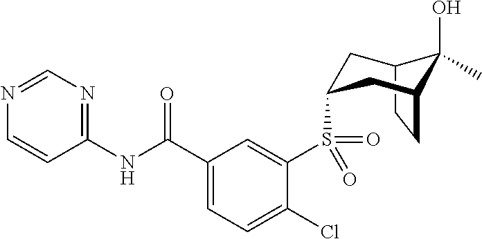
C12CCC(CC(S(C3=CC(C(NC4=NC=NC=C4)=O)=CC=C3Cl)(=O)=O)C1)C2(O)C
